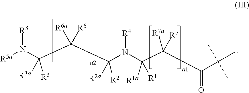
[R5a]N(C(C(C(N(C(C(C(C(C)(C)C)=O)([R7a])[R7])([R1a])[R1])[R4])([R2])[R2a])([R6a])[R6])([R3])[R3a])[R5]
